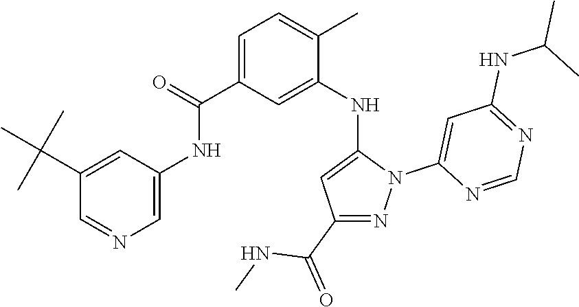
C1(C(C)(C)C)=CC(NC(C2=CC=C(C)C(NC3=CC(C(=O)NC)=NN3C3=CC(NC(C)C)=NC=N3)=C2)=O)=CN=C1
